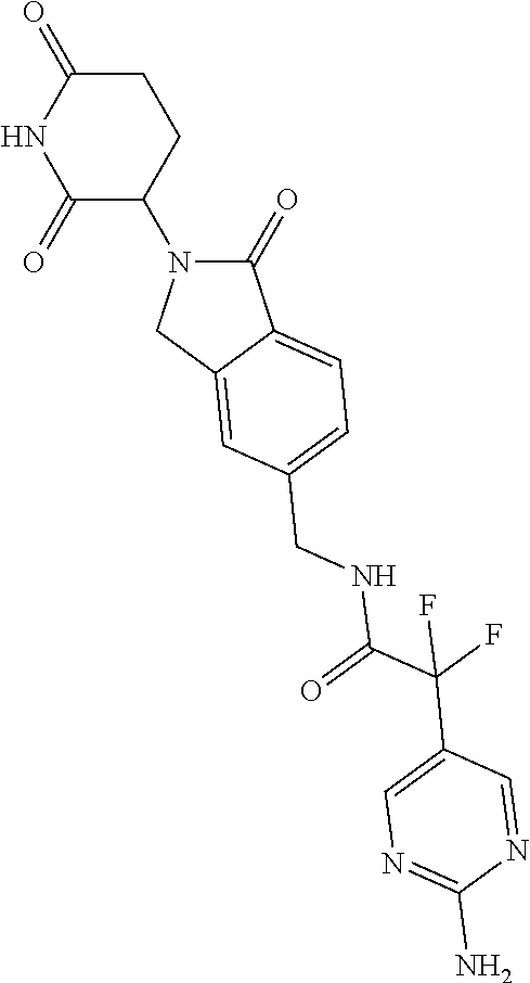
C1(=O)N(C2CCC(=O)NC2=O)CC2=CC(CNC(=O)C(F)(F)C3=CN=C(N)N=C3)=CC=C12
